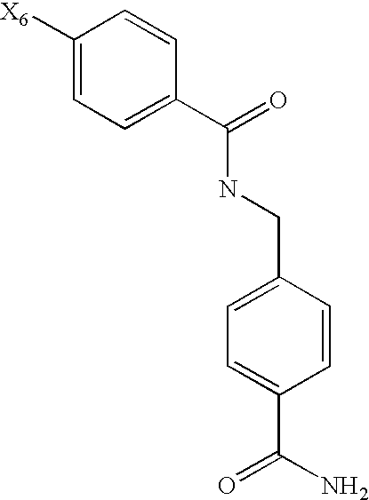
C1=CC(CNC(C2=CC=C([X6])C=C2)=O)=CC=C1C(N)=O
